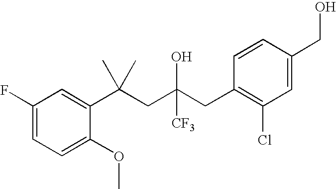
C1=C(OC)C(C(CC(CC2=C(Cl)C=C(CO)C=C2)([CF3])O)(C)C)=CC(F)=C1
